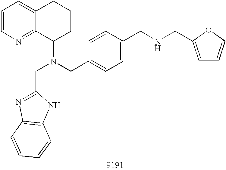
C1=CN=C2C(=C1)CCCC2N(CC1=CC=C(CNCC2=CC=CO2)C=C1)CC1=NC2=C(N1)C=CC=C2
